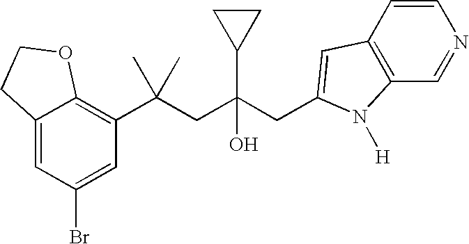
C12=CC(Br)=CC(C(CC(CC3=CC4=C(C=NC=C4)N3[H])(C3CC3)O)(C)C)=C1OCC2
